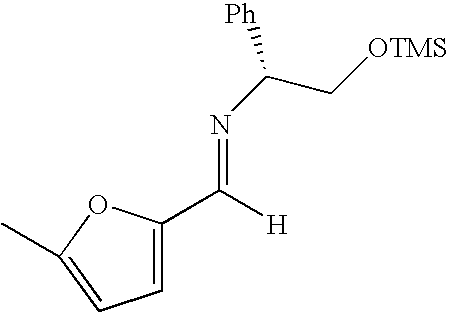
C1=C(C([H])=NC([Ph])C[OTMS])OC(C)=C1
